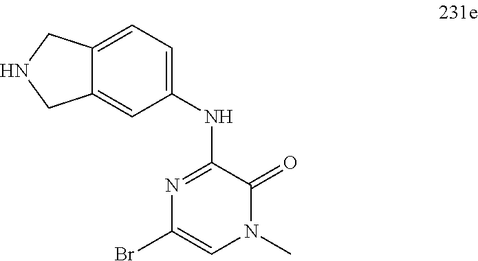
C1(NC2=NC(Br)=CN(C)C2=O)=CC=C2C(=C1)CNC2
